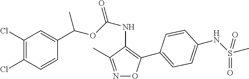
C1(Cl)=C(Cl)C=CC(C(OC(NC2=C(C3=CC=C(NS(C)(=O)=O)C=C3)ON=C2C)=O)C)=C1
